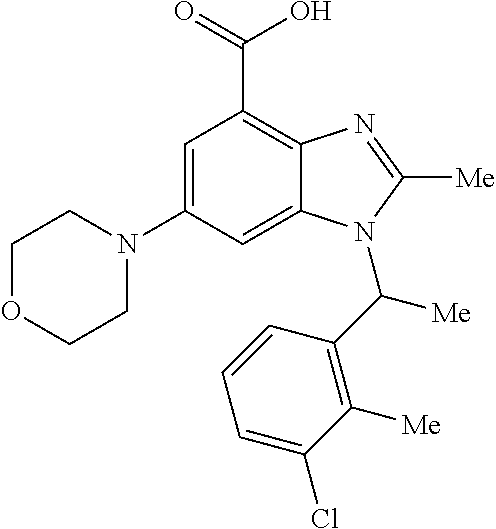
C1(N2CCOCC2)=CC(C(=O)O)=C2C(=C1)N(C(C1=C([Me])C(Cl)=CC=C1)[Me])C([Me])=N2
